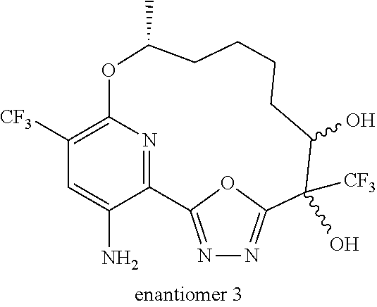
C1([CF3])=C2N=C(C(N)=C1)C1=NN=C(O1)C(O)([CF3])C(O)CCCCC(C)O2
